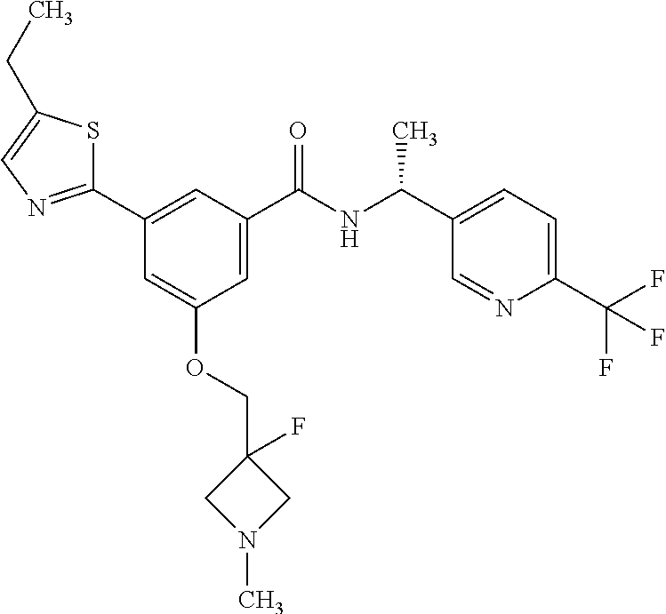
C1(C2=CC(C(NC(C3=CC=C(C(F)(F)F)N=C3)C)=O)=CC(OCC3(F)CN(C)C3)=C2)=NC=C(CC)S1
